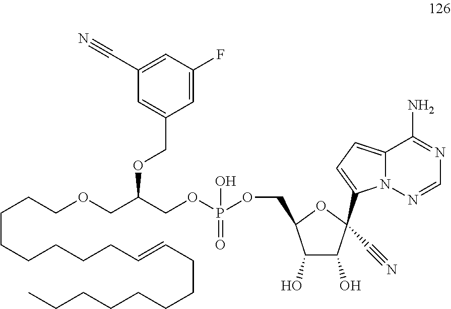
C(CCCCCC=CCCCCCCCC)CCOCC(COP(O)(=O)OCC1C(O)C(O)C(C#N)(C2=CC=C3N2N=CN=C3N)O1)OCC1=CC(C#N)=CC(F)=C1
